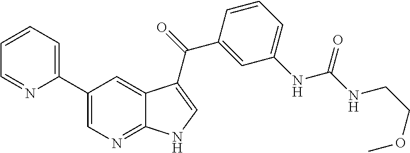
C1(C2=CC=CC=N2)=CN=C2C(=C1)C(C(=O)C1=CC(NC(NCCOC)=O)=CC=C1)=CN2
